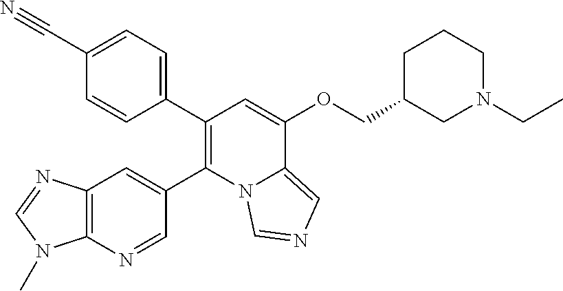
C1(C2=C(C3=CC4=C(N=C3)N(C)C=N4)N3C(=CN=C3)C(OCC3CN(CC)CCC3)=C2)=CC=C(C#N)C=C1
